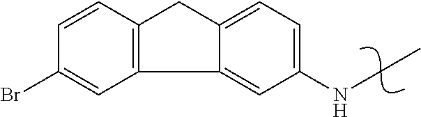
N(CC)C1=CC=C2C(=C1)C1=C(C2)C=CC(Br)=C1
